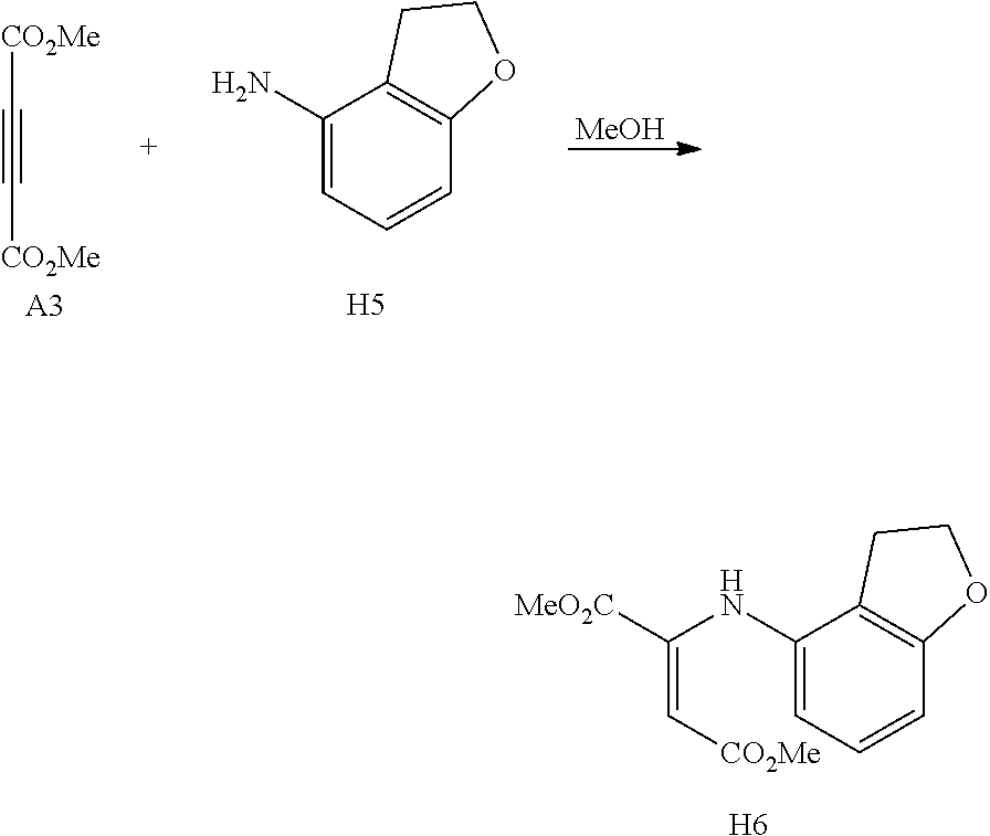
C1(NC([MeO2C])=C[CO2Me])=CC=CC2=C1CCO2.[H6].[MeOH].C1(N)=CC=CC2=C1CCO2.[H5].[CO2Me]C#C[CO2Me].[A3]
